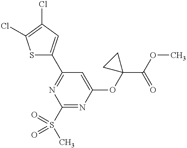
C1(S(C)(=O)=O)=NC(OC2(C(OC)=O)CC2)=CC(C2=CC(Cl)=C(Cl)S2)=N1
